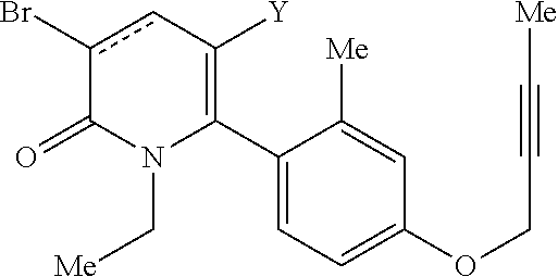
C1(C2=C([Y])cc(Br)C(=O)N2C[Me])=CC=C(OCC#C[Me])C=C1[Me]
